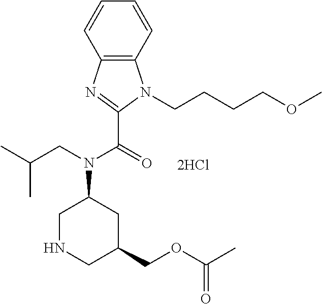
C12=C(N=C(C(=O)N(CC(C)C)C3CNCC(COC(C)=O)C3)N1CCCCOC)C=CC=C2
